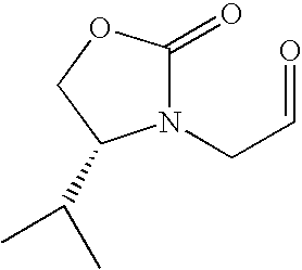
N1(CC=O)C(=O)OCC1C(C)C
